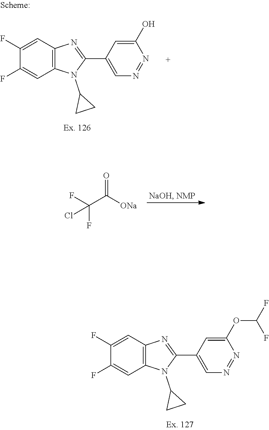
FC(C([ONa])=O)(F)Cl.C1(F)=CC2=C(C=C1F)N(C1CC1)C(C1=CN=NC(OC(F)F)=C1)=N2.C1(F)=CC2=C(C=C1F)N(C1CC1)C(C1=CN=NC(O)=C1)=N2
